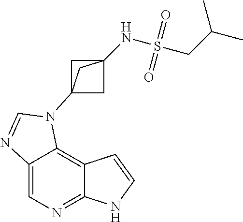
C1=C2C(=C3C(=N1)NC=C3)N(C13CC(NS(CC(C)C)(=O)=O)(C1)C3)C=N2
